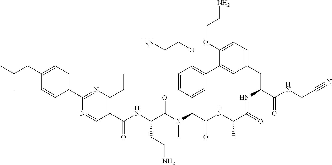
C(CC1=CC=C(C2=NC(CC)=C(C(NC(C(N(C3C(=O)NC(C)C(=O)NC(C(NCC#N)=O)CC4=CC=C(OCCN)C(=C4)C4=C(OCCN)C=CC3=C4)C)=O)CCN)=O)C=N2)C=C1)(C)C
